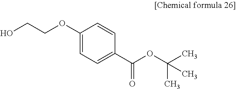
C(OC1=CC=C(C(OC(C)(C)C)=O)C=C1)CO
